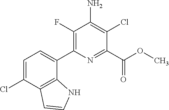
C1(C2=CC=C(Cl)C3=C2NC=C3)=C(F)C(N)=C(Cl)C(C(=O)OC)=N1
